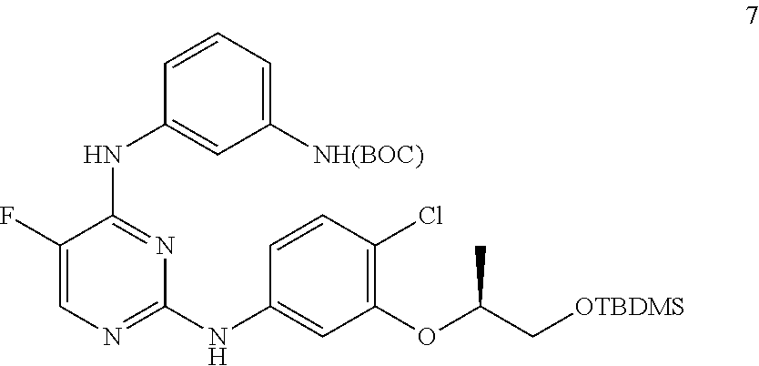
C1(F)=CN=C(NC2=CC(OC(C[OTBDMS])C)=C(Cl)C=C2)N=C1NC1=CC([NH(BOC)])=CC=C1
